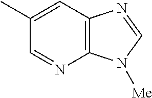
C12=C(C=C(C)C=N1)N=CN2[Me]
